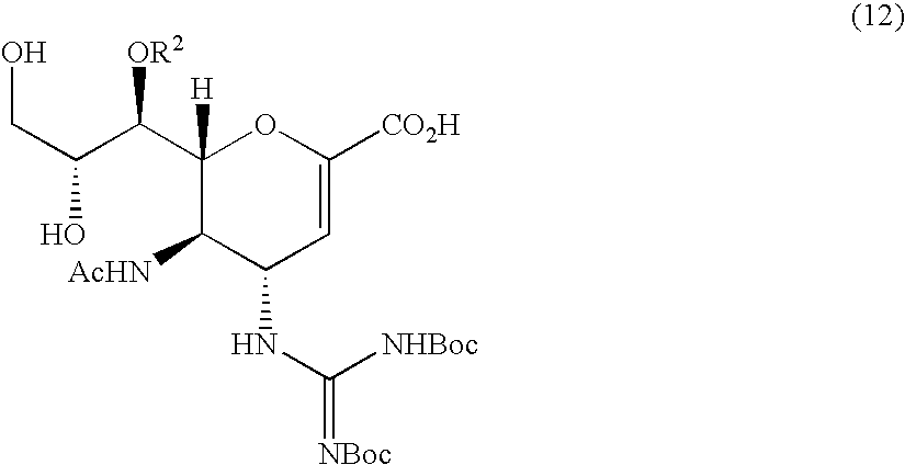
C1([H])(C([OR2])C(O)CO)C([AcHN])C(NC(=[NBoc])[NHBoc])C=C([CO2H])O1
